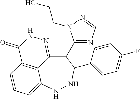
C12=C3C=CC=C1NNC(C1=CC=C(F)C=C1)C(C1=NC=NN1CCO)C2=NNC3=O
